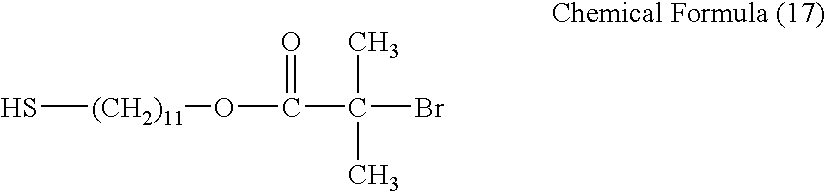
S[(CH2)11]OC(=O)C(C)(Br)C
